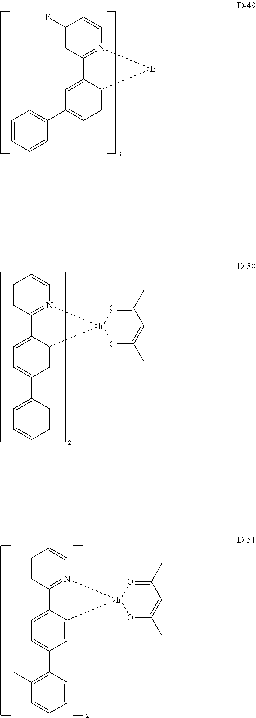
C1=CN2=C(C=C1F)C1=CC(C3=CC=CC=C3)=CC=C1[Ir]2.C1=CN2=C(C=C1)C1=CC=C(C3=CC=CC=C3)C=C1[Ir]21OC(C)=CC(C)=O1.C1=CN2=C(C=C1)C1=CC=C(C3=C(C)C=CC=C3)C=C1[Ir]21OC(C)=CC(C)=O1
